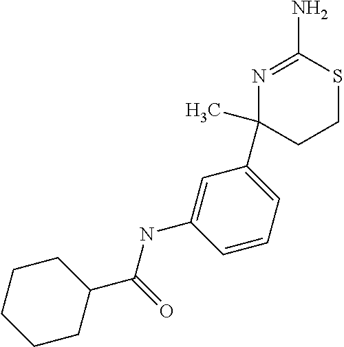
N1=C(N)SCCC1(C1=CC=CC(NC(C2CCCCC2)=O)=C1)C
